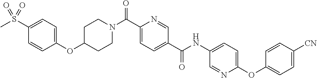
C1CN(C(C2=CC=C(C(=O)NC3=CC=C(OC4=CC=C([CN])C=C4)N=C3)C=N2)=O)CCC1OC1=CC=C(S(C)(=O)=O)C=C1
